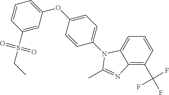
C1=C(S(CC)(=O)=O)C=CC=C1OC1=CC=C(N2C3=CC=CC(C(F)(F)F)=C3N=C2C)C=C1
